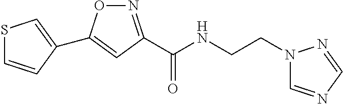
N1=C(C(NCCN2C=NC=N2)=O)C=C(C2=CSC=C2)O1
